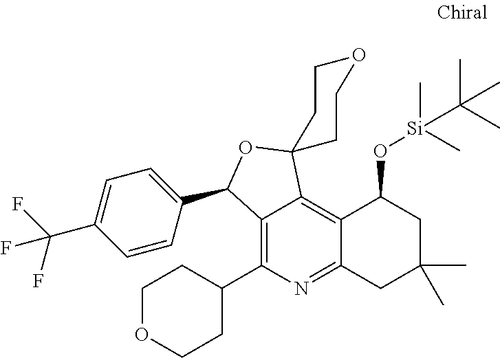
C12=C(C3CCOCC3)N=C3C(=C1C1(OC2C2=CC=C(C(F)(F)F)C=C2)CCOCC1)C(O[Si](C)(C(C)(C)C)C)CC(C)(C)C3
